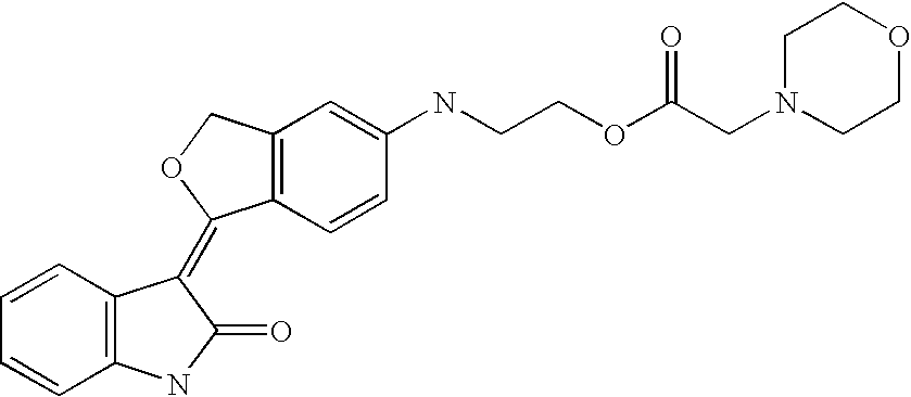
C12=C(C=C(NCCOC(CN3CCOCC3)=O)C=C1)COC2=C1C2=C(C=CC=C2)NC1=O
